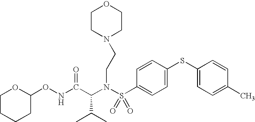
C(N(S(C1=CC=C(SC2=CC=C(C)C=C2)C=C1)(=O)=O)CCN1CCOCC1)(C(NOC1OCCCC1)=O)C(C)C
